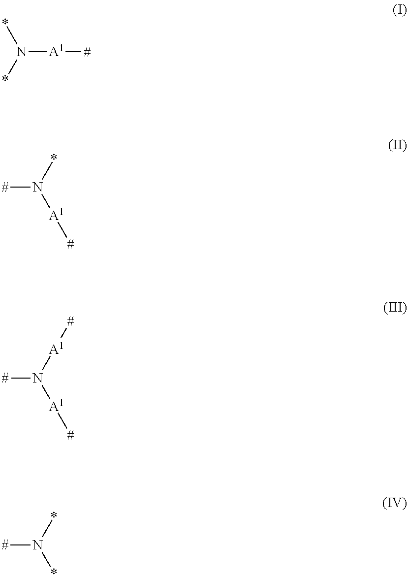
*N(*)[A1][#].[#]N(*)[A1][#].[#]N([A1][#])[A1][#].[#]N(*)*
